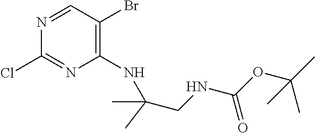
C1(NC(CNC(OC(C)(C)C)=O)(C)C)=C(Br)C=NC(Cl)=N1
